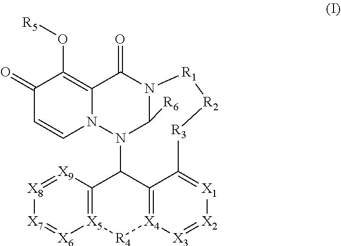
N12C3C4=[X5]([R4][X4]5=C3C(=[X1][X2]=[X3]5)[R3][R2][R1]N(C1[R6])C(=O)C1=C(O[R5])C(=O)C=CN21)[X6]=[X7][X8]=[X9]4
